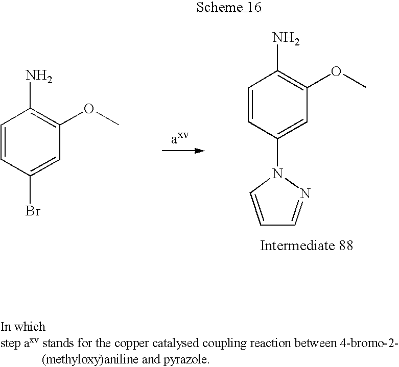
C1=CC(N2N=CC=C2)=CC(OC)=C1N.C1=CC(Br)=CC(OC)=C1N
